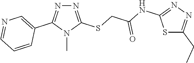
N1=C(SCC(NC2=NN=C(CC)S2)=O)N(C)C(C2=CN=CC=C2)=N1
